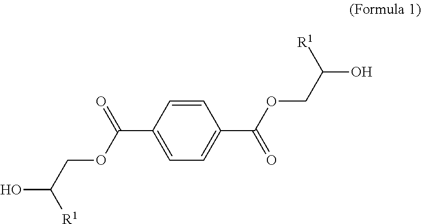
C1=CC(C(=O)OCC(O)[R1])=CC=C1C(OCC(O)[R1])=O
